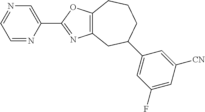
C1=NC(C2=NC3=C(O2)CCCC(C2=CC(F)=CC([CN])=C2)C3)=CN=C1
